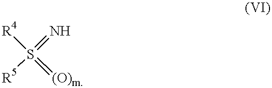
[R4]S(=N)(=[(O)m])[R5]
